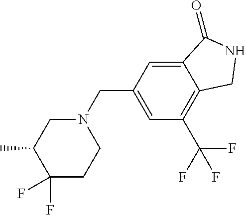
C12=CC(CN3CC(C)C(F)(F)CC3)=CC(C(F)(F)F)=C1CNC2=O
